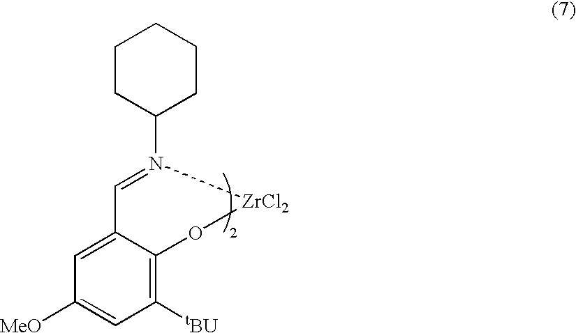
C1CC(N(=CC2=CC([MeO])=CC([tBU])=C2OC)[ZrCl2])CCC1
